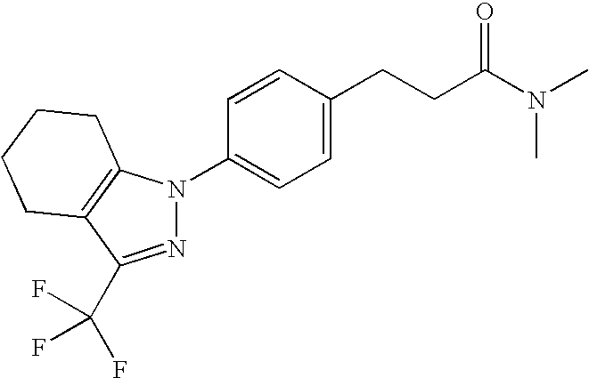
C1=CC(CCC(N(C)C)=O)=CC=C1N1N=C(C(F)(F)F)C2=C1CCCC2
